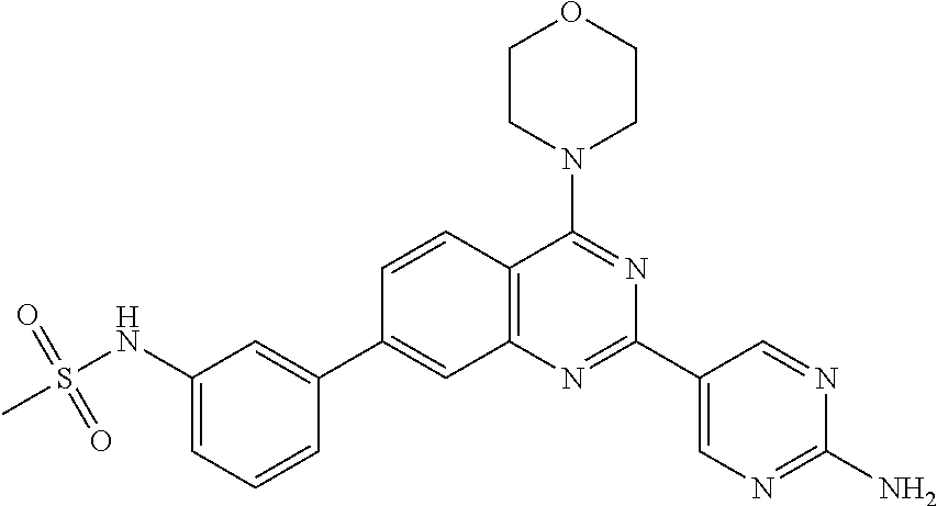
C1(NS(C)(=O)=O)=CC=CC(C2=CC3=C(C=C2)C(N2CCOCC2)=NC(C2=CN=C(N)N=C2)=N3)=C1
